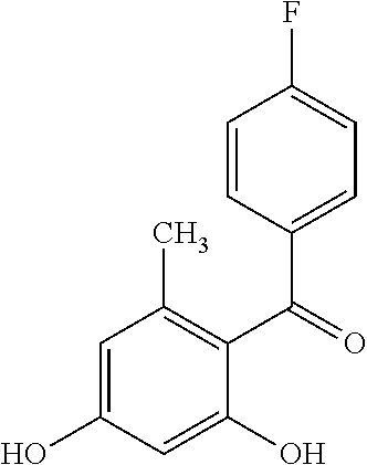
C1=C(O)C=C(O)C(C(=O)C2=CC=C(F)C=C2)=C1C
